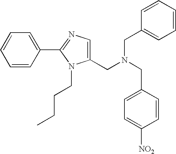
C1=CC(C2=NC=C(CN(CC3=CC=CC=C3)CC3=CC=C([NO2])C=C3)N2CCCC)=CC=C1
